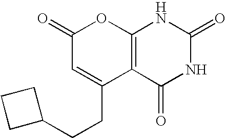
C12=C(C(=O)NC(=O)N1)C(CCC1CCC1)=CC(=O)O2
